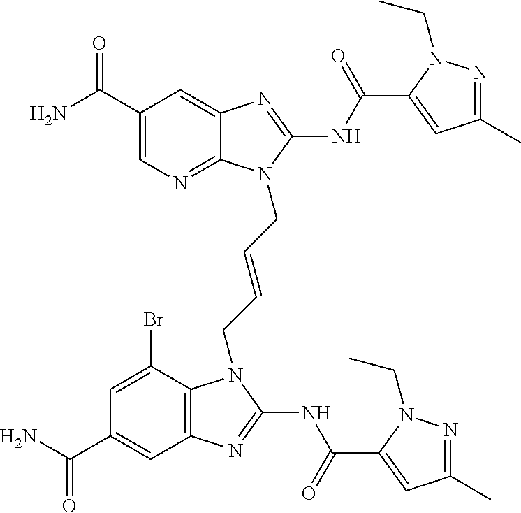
C1(C(N)=O)=CN=C2C(=C1)N=C(NC(=O)C1=CC(C)=NN1CC)N2CC=CCN1C2=C(C=C(C(N)=O)C=C2Br)N=C1NC(=O)C1=CC(C)=NN1CC
